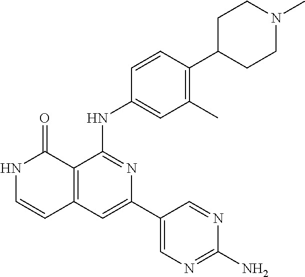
C1=CC(NC2=NC(C3=CN=C(N)N=C3)=CC3=C2C(=O)NC=C3)=CC(C)=C1C1CCN(C)CC1
